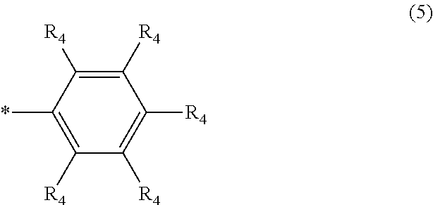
C1([R4])=C([R4])C(*)=C([R4])C([R4])=C1[R4]
